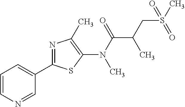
N(C(=O)C(CS(C)(=O)=O)C)(C1=C(C)N=C(C2=CC=CN=C2)S1)C
